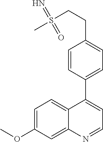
C1=C(OC)C=C2C(=C1)C(C1=CC=C(CCS(C)(=N)=O)C=C1)=CC=N2
